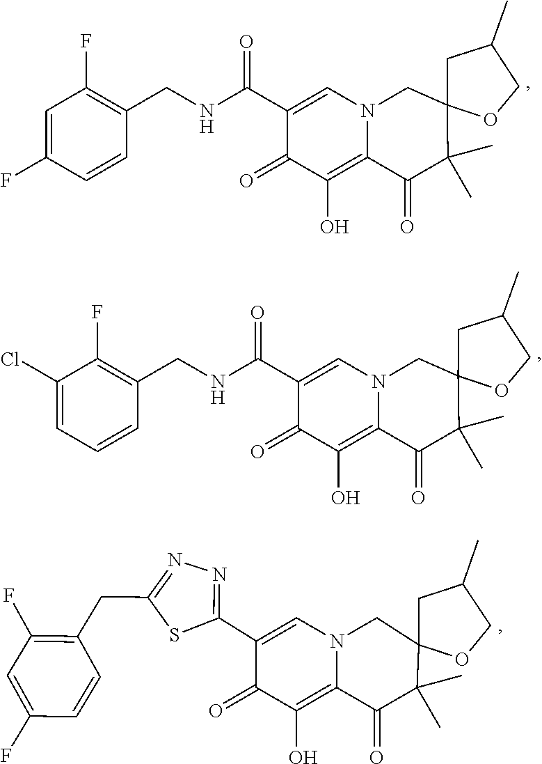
C1=C(F)C=CC(CNC(C2=CN3C(=C(O)C2=O)C(=O)C(C)(C)C2(C3)OCC(C)C2)=O)=C1F.C1(Cl)=CC=CC(CNC(C2=CN3C(=C(O)C2=O)C(=O)C(C)(C)C2(C3)OCC(C)C2)=O)=C1F.C1(F)=C(CC2=NN=C(C3=CN4C(=C(O)C3=O)C(=O)C(C)(C)C3(C4)OCC(C)C3)S2)C=CC(F)=C1
